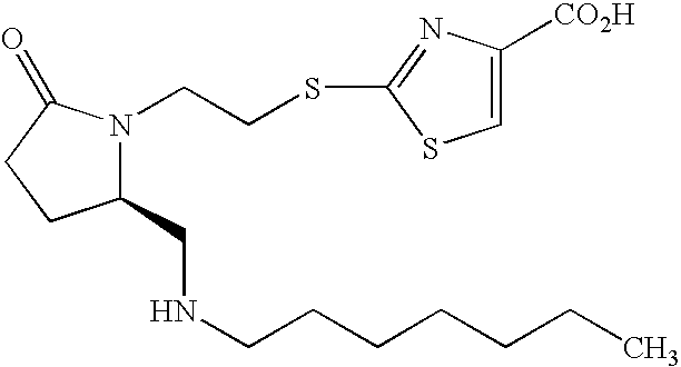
C1(CNCCCCCCC)N(CCSC2=NC([CO2H])=CS2)C(=O)CC1
